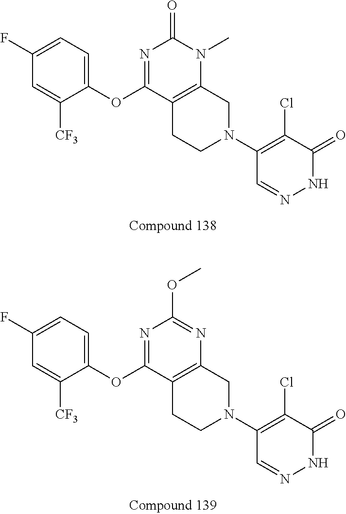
N1=C(OC2=CC=C(F)C=C2[CF3])C2=C(N(C)C1=O)CN(C1=C(Cl)C(=O)NN=C1)CC2.N1=C(OC2=CC=C(F)C=C2[CF3])C2=C(N=C1OC)CN(C1=C(Cl)C(=O)NN=C1)CC2
